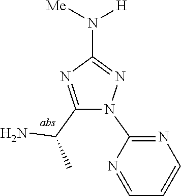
C1(N2N=C(N([H])[Me])N=C2C(N)C)=NC=CC=N1
